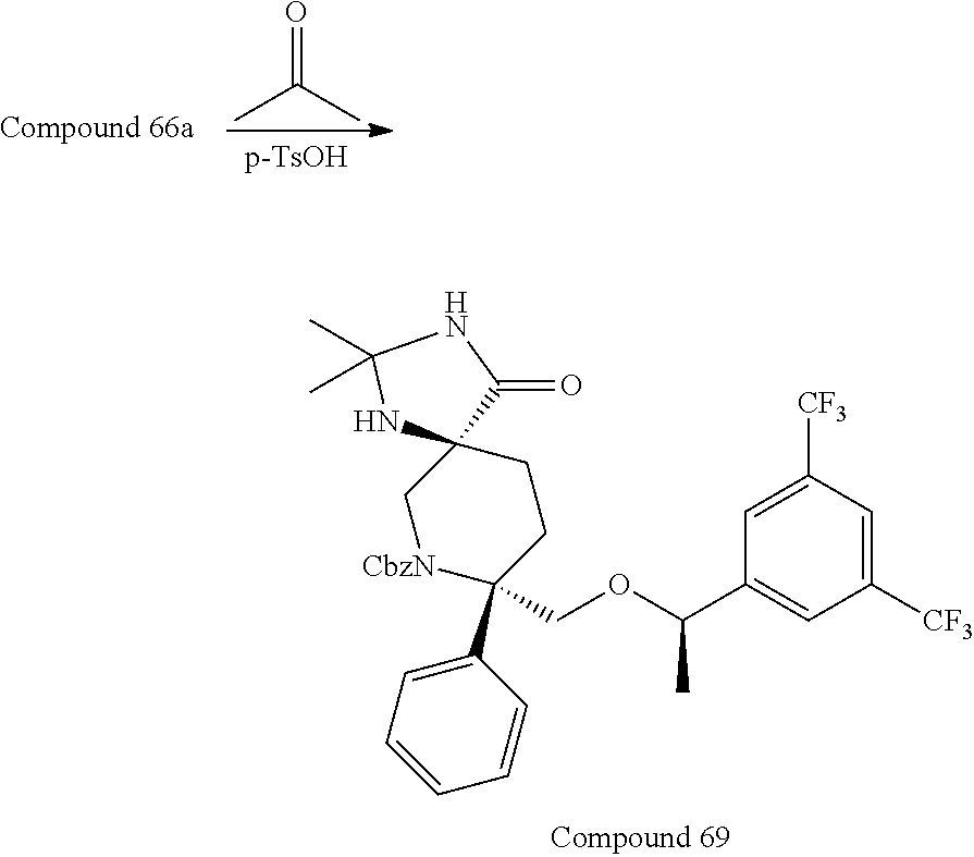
O=C(C)C.C1([CF3])=CC([CF3])=CC(C(OCC2(C3=CC=CC=C3)CCC3(C[CbzN]2)NC(C)(C)NC3=O)C)=C1
